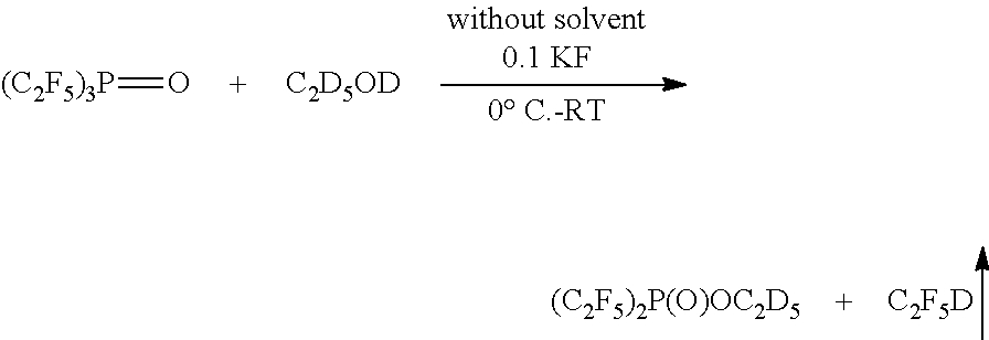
[(C2F5)3P]=O.[C2D5OD].[C2F5D].[(C2F5)2P(O)OC2D5]
